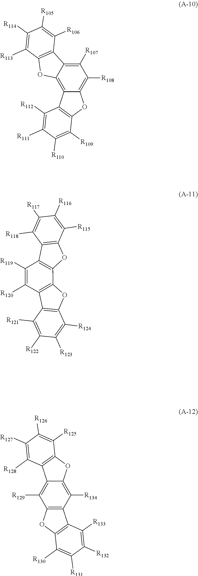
C1([R107])=C2C(=C3C(=C1[R108])OC1=C3C([R112])=C([R111])C([R110])=C1[R109])OC1=C2C([R106])=C([R105])C([R114])=C1[R113].C12=C(C3=C(C([R120])=C1[R119])C1=C(O3)C([R124])=C([R123])C([R122])=C1[R121])OC1=C2C([R118])=C([R117])C([R116])=C1[R115].C12=C([R129])C3=C(C([R134])=C1OC1=C2C([R128])=C([R127])C([R126])=C1[R125])C1=C(O3)C([R130])=C([R131])C([R132])=C1[R133]
